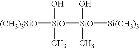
[(CH3)3SiO][SiO](O)(C)[SiO](O)(C)[Si(CH3)3]
